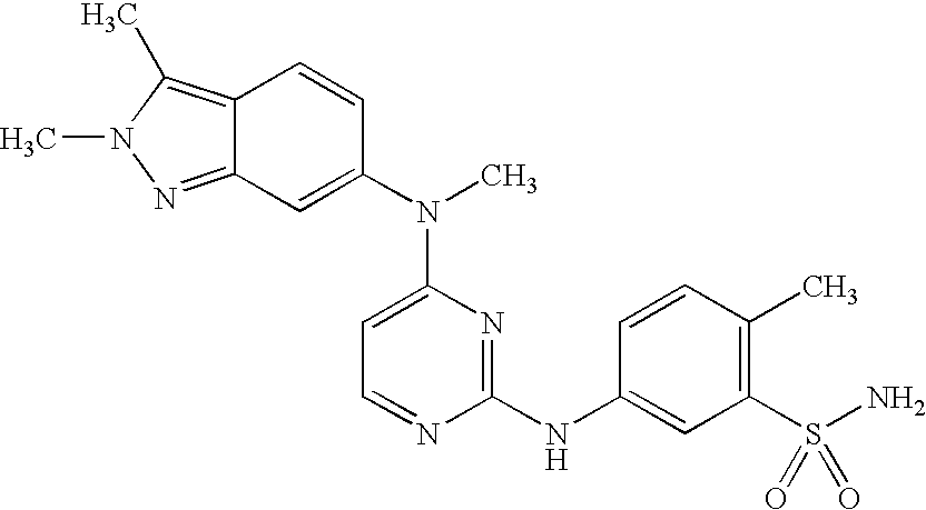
C12=C(C)N(C)N=C1C=C(N(C)C1=CC=NC(NC3=CC(S(N)(=O)=O)=C(C)C=C3)=N1)C=C2
